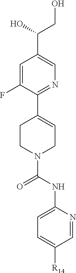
OCC(O)C1=CN=C(C2=CCN(C(=O)NC3=CC=C([R14])C=N3)CC2)C(F)=C1
